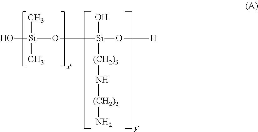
O[Si](O[Si](O[H])(O)[(CH2)3]N[(CH2)2]N)(C)C
